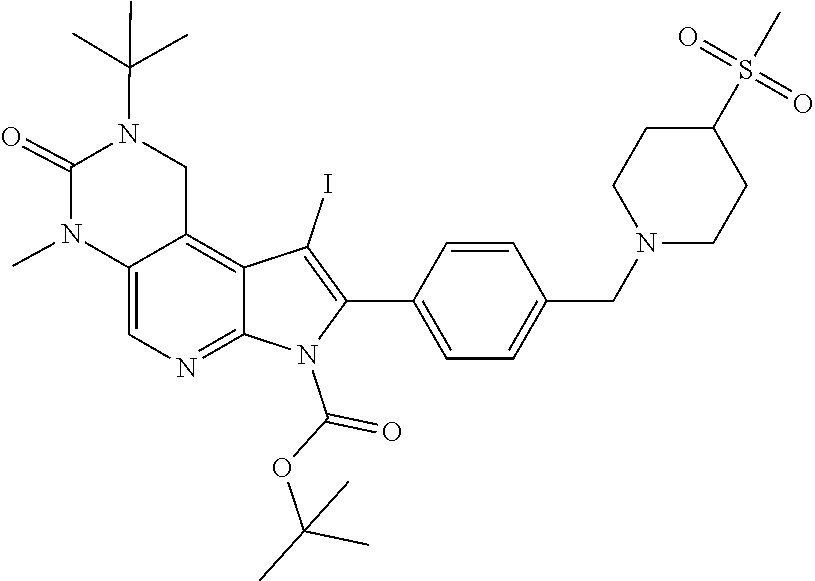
CC(C)(C)N1C(=O)N(C)C2=CN=C3C(=C2C1)C(I)=C(C1=CC=C(CN2CCC(S(C)(=O)=O)CC2)C=C1)N3C(OC(C)(C)C)=O
